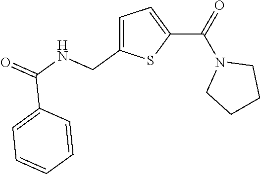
C1=C(CNC(=O)C2=CC=CC=C2)SC(C(N2CCCC2)=O)=C1
